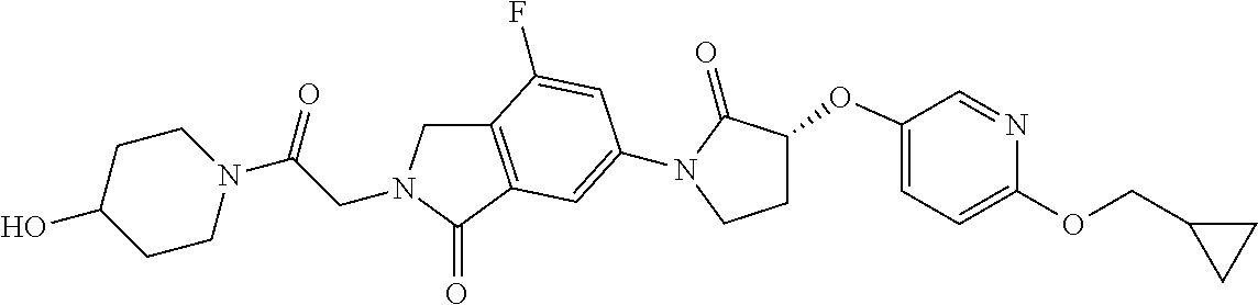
C(CN1CC2=C(C1=O)C=C(N1C(=O)C(OC3=CC=C(OCC4CC4)N=C3)CC1)C=C2F)(=O)N1CCC(O)CC1
